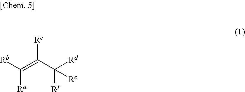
[Rb]C([Ra])=C(C([Rf])([Rd])[Re])[Rc]
